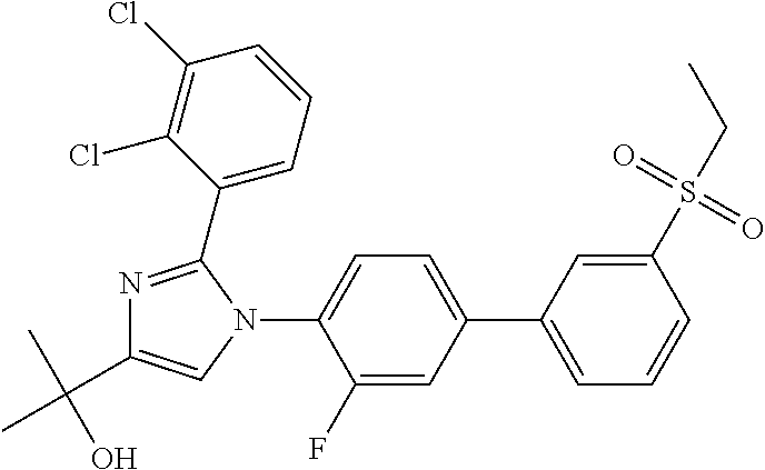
C1(F)=CC(C2=CC=CC(S(=O)(=O)CC)=C2)=CC=C1N1C(C2=CC=CC(Cl)=C2Cl)=NC(C(C)(O)C)=C1
